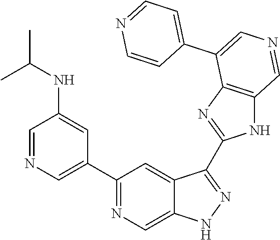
C1(C2=CN=CC(NC(C)C)=C2)=NC=C2C(=C1)C(C1=NC3=C(N1)C=NC=C3C1=CC=NC=C1)=NN2
